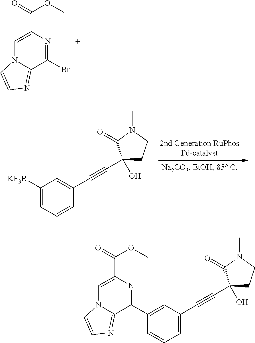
C1=C(C(=O)OC)N=C(Br)C2=NC=CN12.C1([KF3B])=CC=CC(C#CC2(O)CCN(C)C2=O)=C1.C1=CC=C(C#CC2(O)CCN(C)C2=O)C=C1C1=NC(C(=O)OC)=CN2C1=NC=C2
